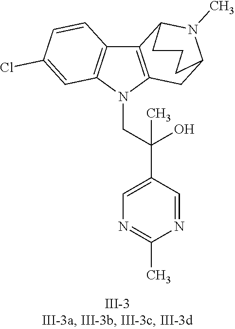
N1(CC(C2=CN=C(C)N=C2)(O)C)C2=C(C3=C1C=C(Cl)C=C3)C1N(C)C(C2)CCC1
